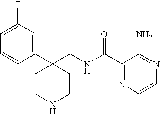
C1=C(F)C=C(C2(CNC(C3=NC=CN=C3N)=O)CCNCC2)C=C1
